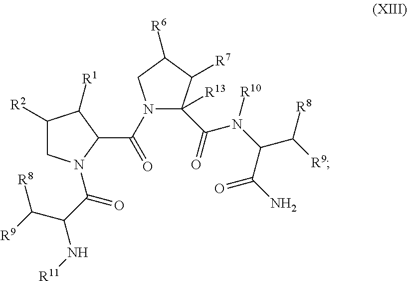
C1([R2])CN(C(C(N[R11])C([R9])[R8])=O)C(C(N2C(C(N(C(C(N)=O)C([R9])[R8])[R10])=O)([R13])C([R7])C([R6])C2)=O)C1[R1]
